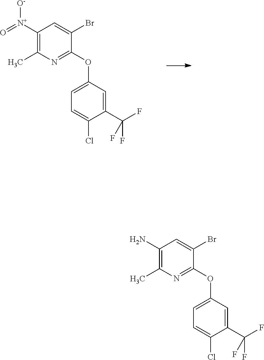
C1([N+](=O)[O-])=C(C)N=C(OC2=CC=C(Cl)C(C(F)(F)F)=C2)C(Br)=C1.C1(N)=C(C)N=C(OC2=CC=C(Cl)C(C(F)(F)F)=C2)C(Br)=C1
